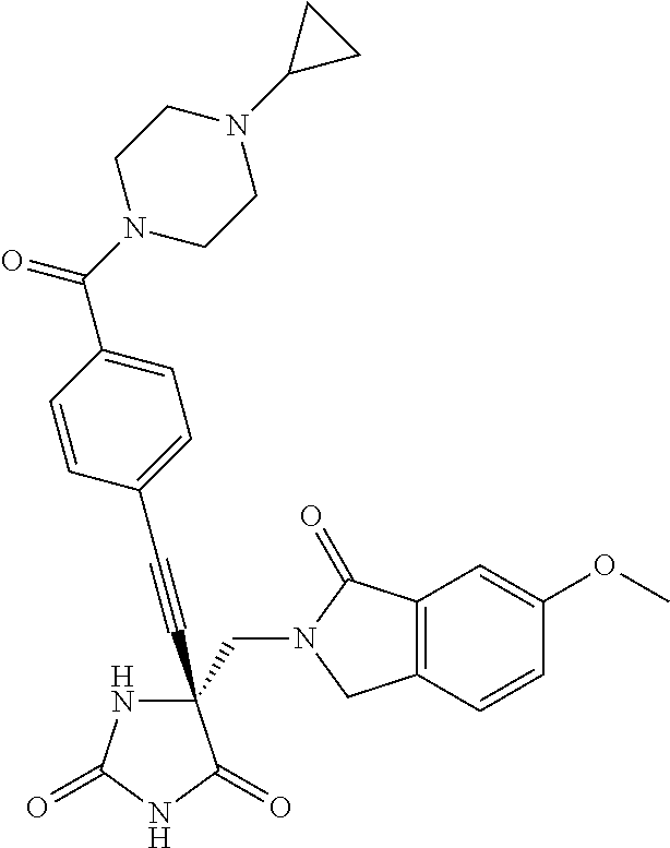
C(#CC1(CN2C(=O)C3=C(C2)C=CC(OC)=C3)NC(=O)NC1=O)C1=CC=C(C(N2CCN(C3CC3)CC2)=O)C=C1
